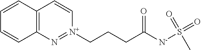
C12=C(C=CC=C1)C=C[N+](CCCC([N-]S(=O)(=O)C)=O)=N2
